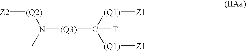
[(Q3)](C([T])([(Q1)][Z1])[(Q1)][Z1])N([(Q2)][Z2])C
